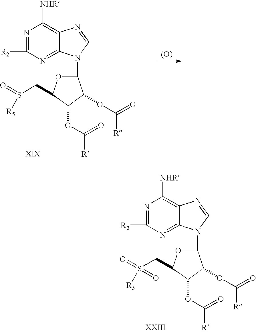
N1=C([R2])N=C2C(=C1[NHR])N=CN2C1OC(CS([R5])=O)C(OC(=O)[R])C1OC([R])=O.[(O)].N1=C([R2])N=C2C(=C1[NHR])N=CN2C1OC(CS([R5])(=O)=O)C(OC(=O)[R])C1OC([R])=O
